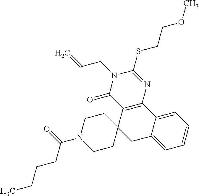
CCCCC(N1CCC2(CC1)CC1=CC=CC=C1C1=C2C(=O)N(CC=C)C(SCCOC)=N1)=O
